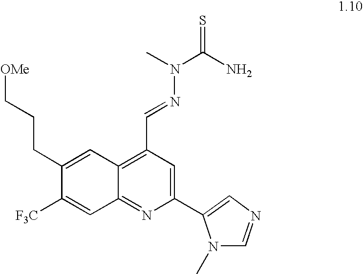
C1(CCC[OMe])=CC2=C(C=NN(C(=S)N)C)C=C(C3=CN=CN3C)N=C2C=C1[F3C]
